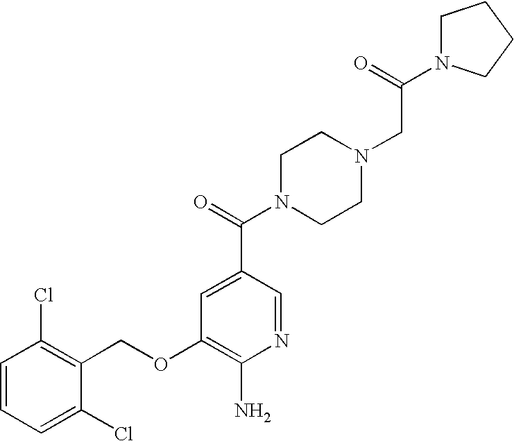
C1=CC=C(Cl)C(COC2=C(N)N=CC(C(=O)N3CCN(CC(=O)N4CCCC4)CC3)=C2)=C1Cl
